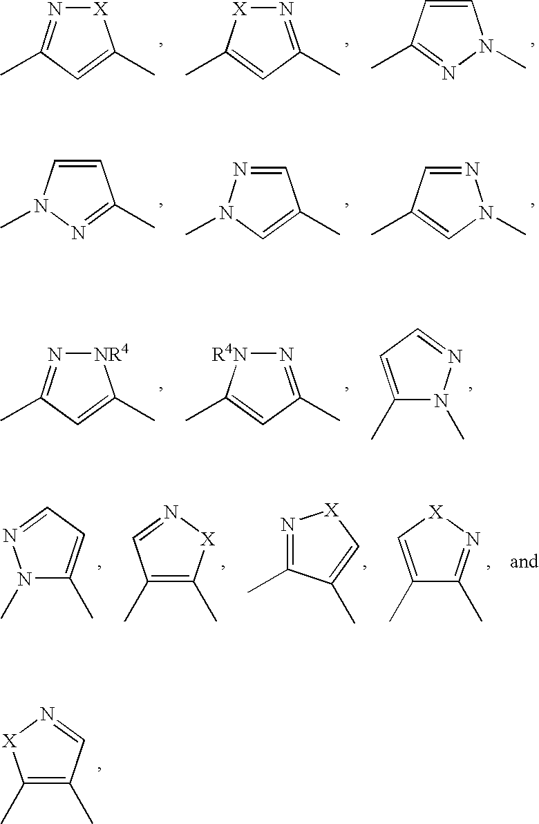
[X]1N=C(C)C=C1C.[X]1N=C(C)C=C1C.C1=CN(C)N=C1C.C1=CN(C)N=C1C.N1=CC(C)=CN1C.C1=NN(C)C=C1C.[NR4]1N=C(C)C=C1C.[R4N]1N=C(C)C=C1C.C1(C)=CC=NN1C.N1(C)C(C)=CC=N1.C1(C)=C(C)[X]N=C1.N1=C(C)C(C)=C[X]1.C1(C)=C[X]N=C1C.C1(C)=C(C)C=N[X]1
